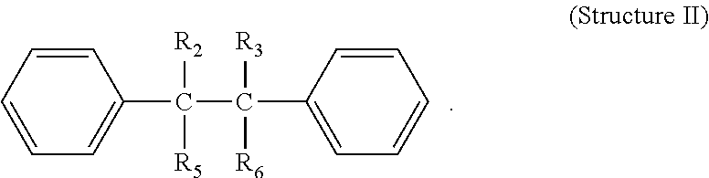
C1(C(C(C2=CC=CC=C2)([R3])[R6])([R2])[R5])=CC=CC=C1
